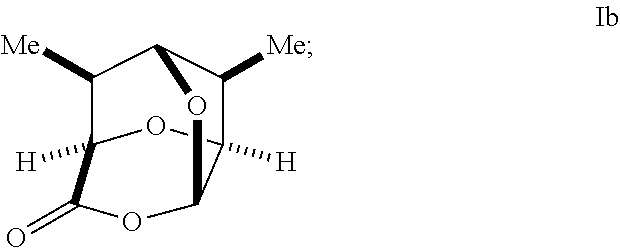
C1([Me])C2([H])OC3([H])C([Me])C1OC2OC3=O
